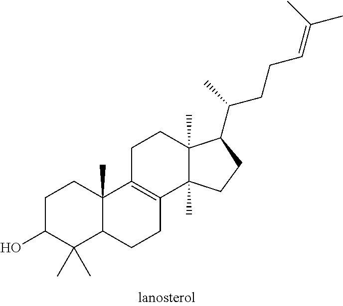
C1C(O)C(C)(C)C2C(C)(C1)C1=C(CC2)C2(C)C(C)(CC1)C(C(C)CCC=C(C)C)CC2
